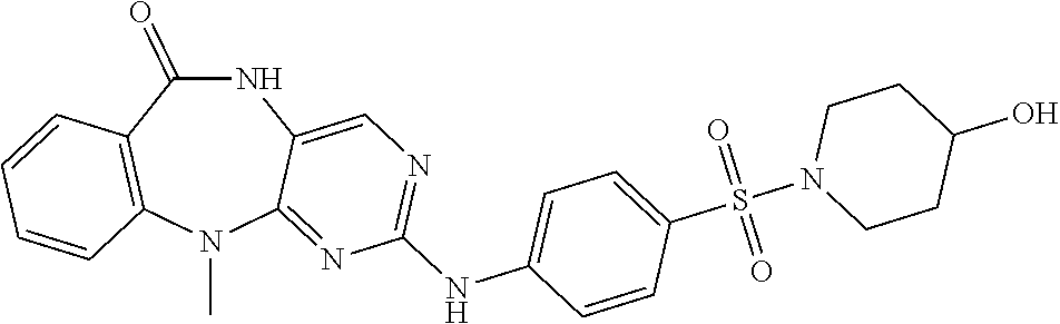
N1C(=O)C2=C(N(C)C3=NC(NC4=CC=C(S(N5CCC(O)CC5)(=O)=O)C=C4)=NC=C13)C=CC=C2
